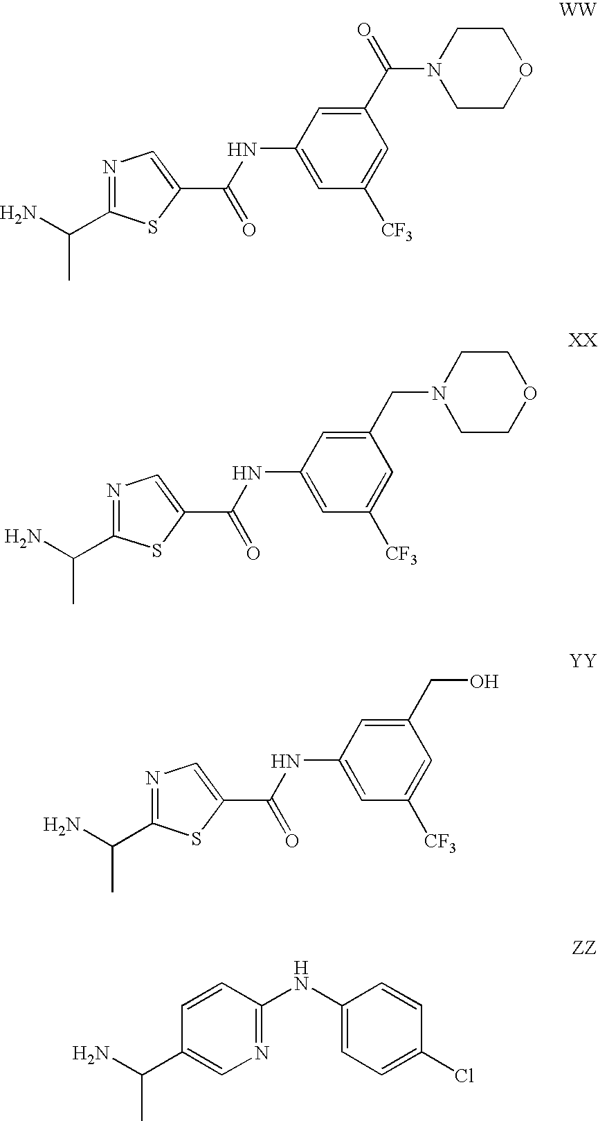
N1=C(C(C)N)SC(C(NC2=CC([CF3])=CC(C(=O)N3CCOCC3)=C2)=O)=C1.N1=C(C(C)N)SC(C(NC2=CC([CF3])=CC(CN3CCOCC3)=C2)=O)=C1.N1=C(C(C)N)SC(C(NC2=CC([CF3])=CC(CO)=C2)=O)=C1.C1(C(C)N)=CN=C(NC2=CC=C(Cl)C=C2)C=C1
